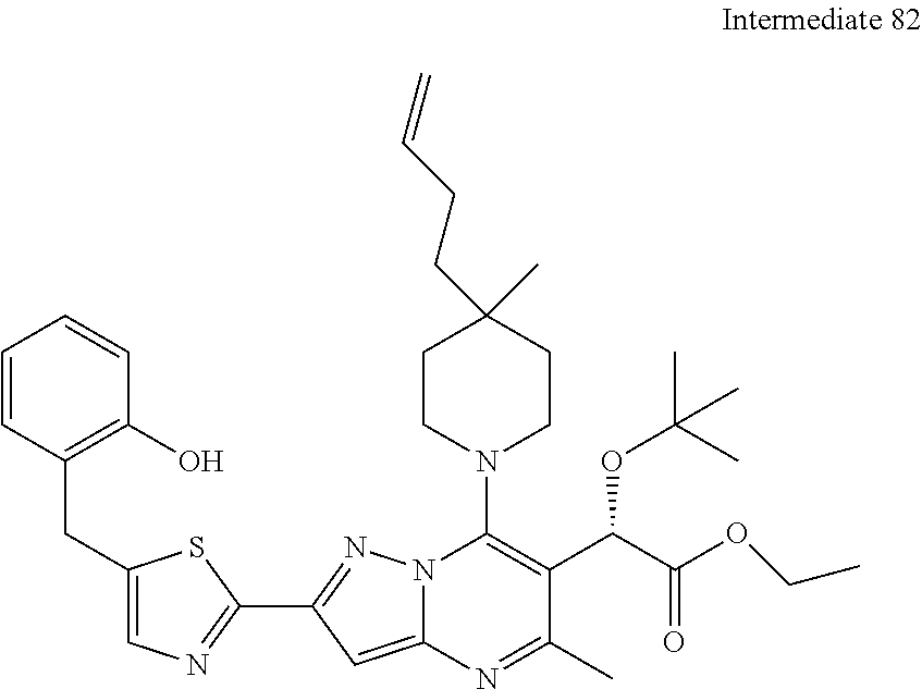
C1=CC(CC2=CN=C(C3=NN4C(=C3)N=C(C)C(C(C(OCC)=O)OC(C)(C)C)=C4N3CCC(C)(CCC=C)CC3)S2)=C(O)C=C1
